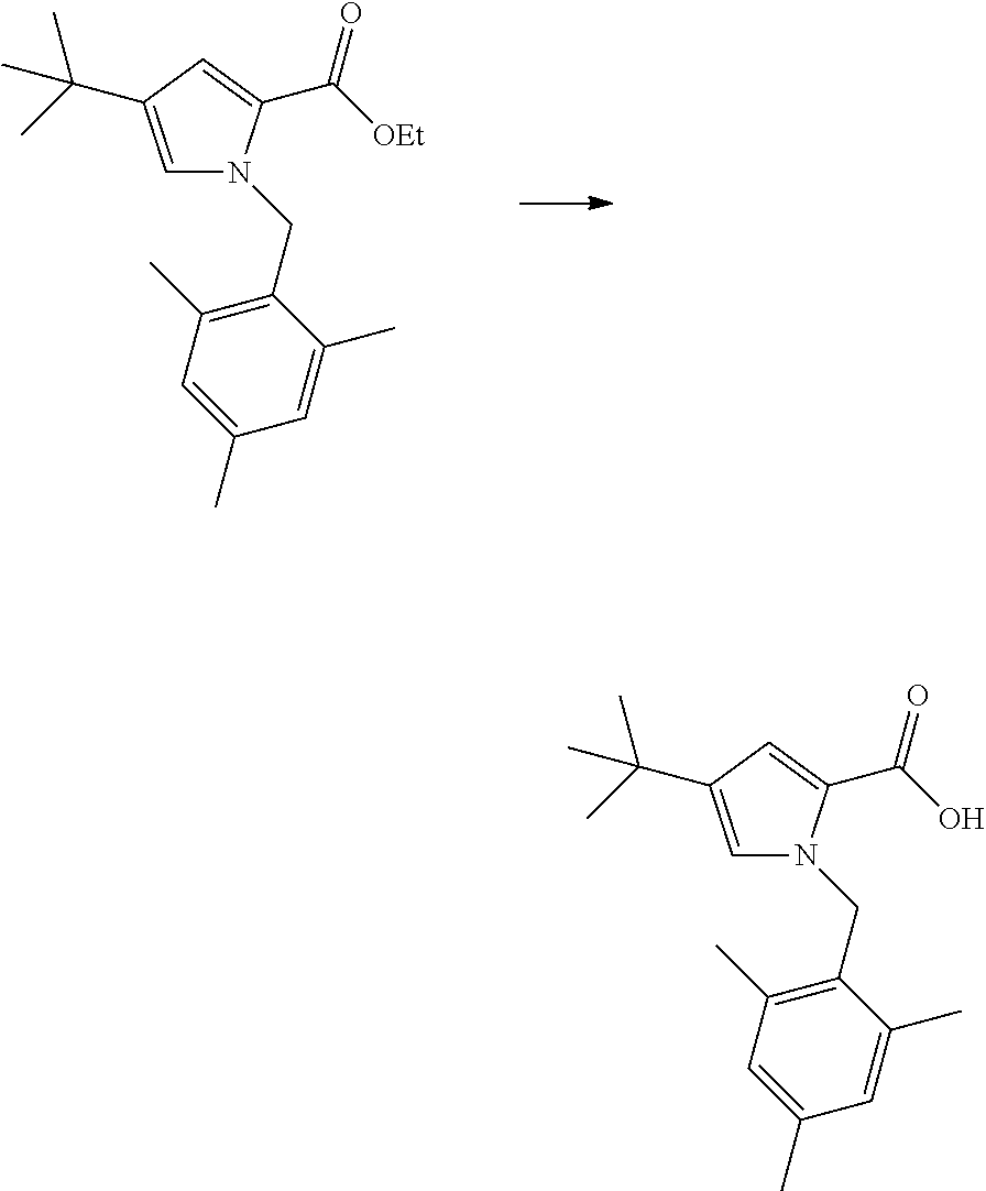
C1=C(C(C)(C)C)C=C(C(O)=O)N1CC1=C(C)C=C(C)C=C1C.C1=C(C(C)(C)C)C=C(C([OEt])=O)N1CC1=C(C)C=C(C)C=C1C
